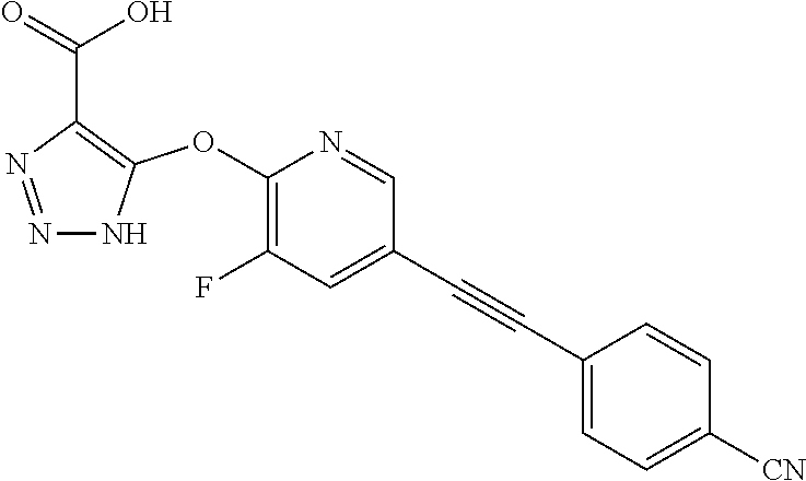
C1(OC2=C(C(=O)O)N=NN2)=C(F)C=C(C#CC2=CC=C([CN])C=C2)C=N1
